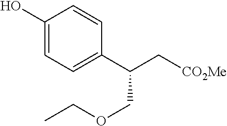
OC1=CC=C(C(C[CO2Me])COCC)C=C1
